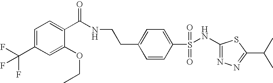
C1(NS(C2=CC=C(CCNC(C3=CC=C(C(F)(F)F)C=C3OCC)=O)C=C2)(=O)=O)=NN=C(C(C)C)S1
